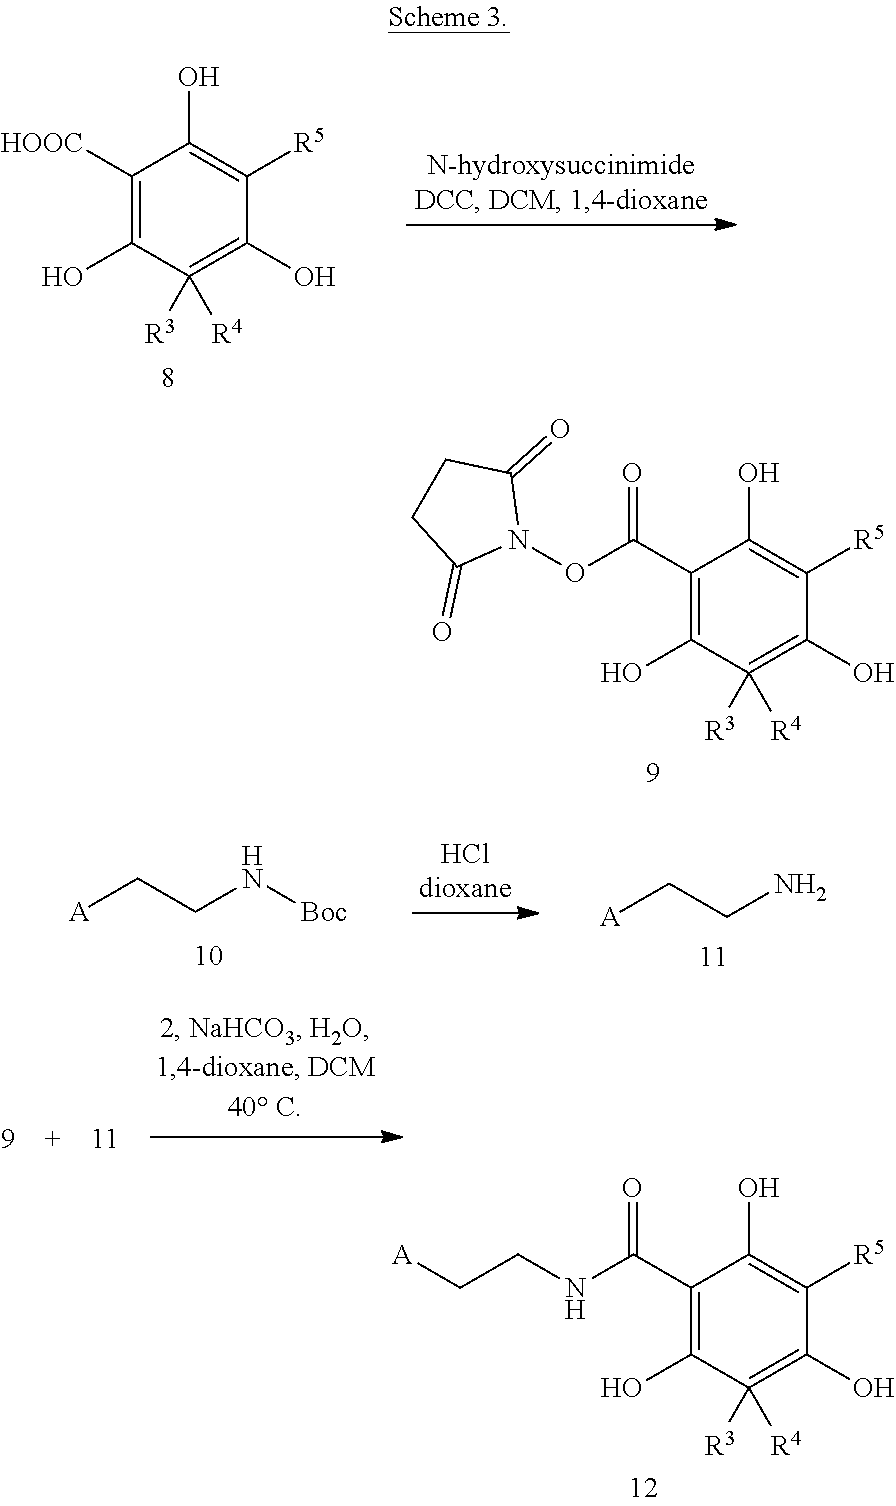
C1C(=O)N(OC(C2=C(O)C([R4])([R3])=C(O)C([R5])=C2O)=O)C(=O)C1.C1(C(NCC[A])=O)=C(O)C([R4])([R3])=C(O)C([R5])=C1O.C1(O)=C([HOOC])C(O)=C([R5])C(O)=C1([R4])[R3].[A]CCN[Boc].[A]CCN
